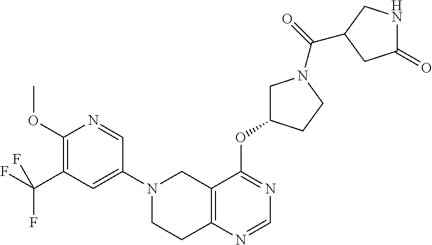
C1(N2CCC3=C(C2)C(OC2CN(C(=O)C4CNC(=O)C4)CC2)=NC=N3)=CC(C(F)(F)F)=C(OC)N=C1
